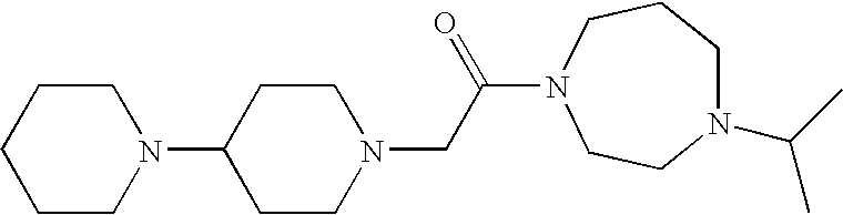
C1CN(CC(=O)N2CCCN(C(C)C)CC2)CCC1N1CCCCC1
